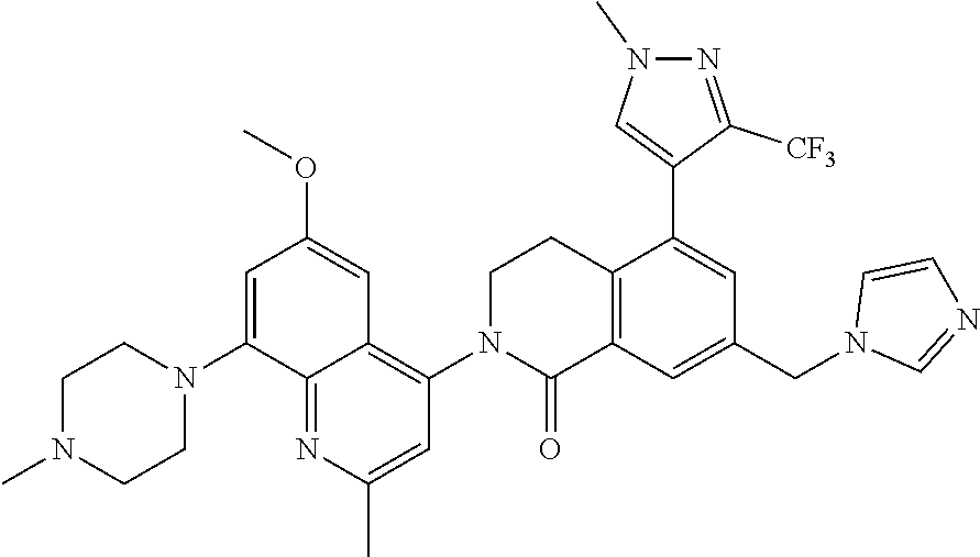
C1N(C2=C3C(=NC(C)=C2)C(N2CCN(C)CC2)=CC(OC)=C3)C(=O)C2=C(C1)C(C1=CN(C)N=C1[CF3])=CC(CN1C=NC=C1)=C2
